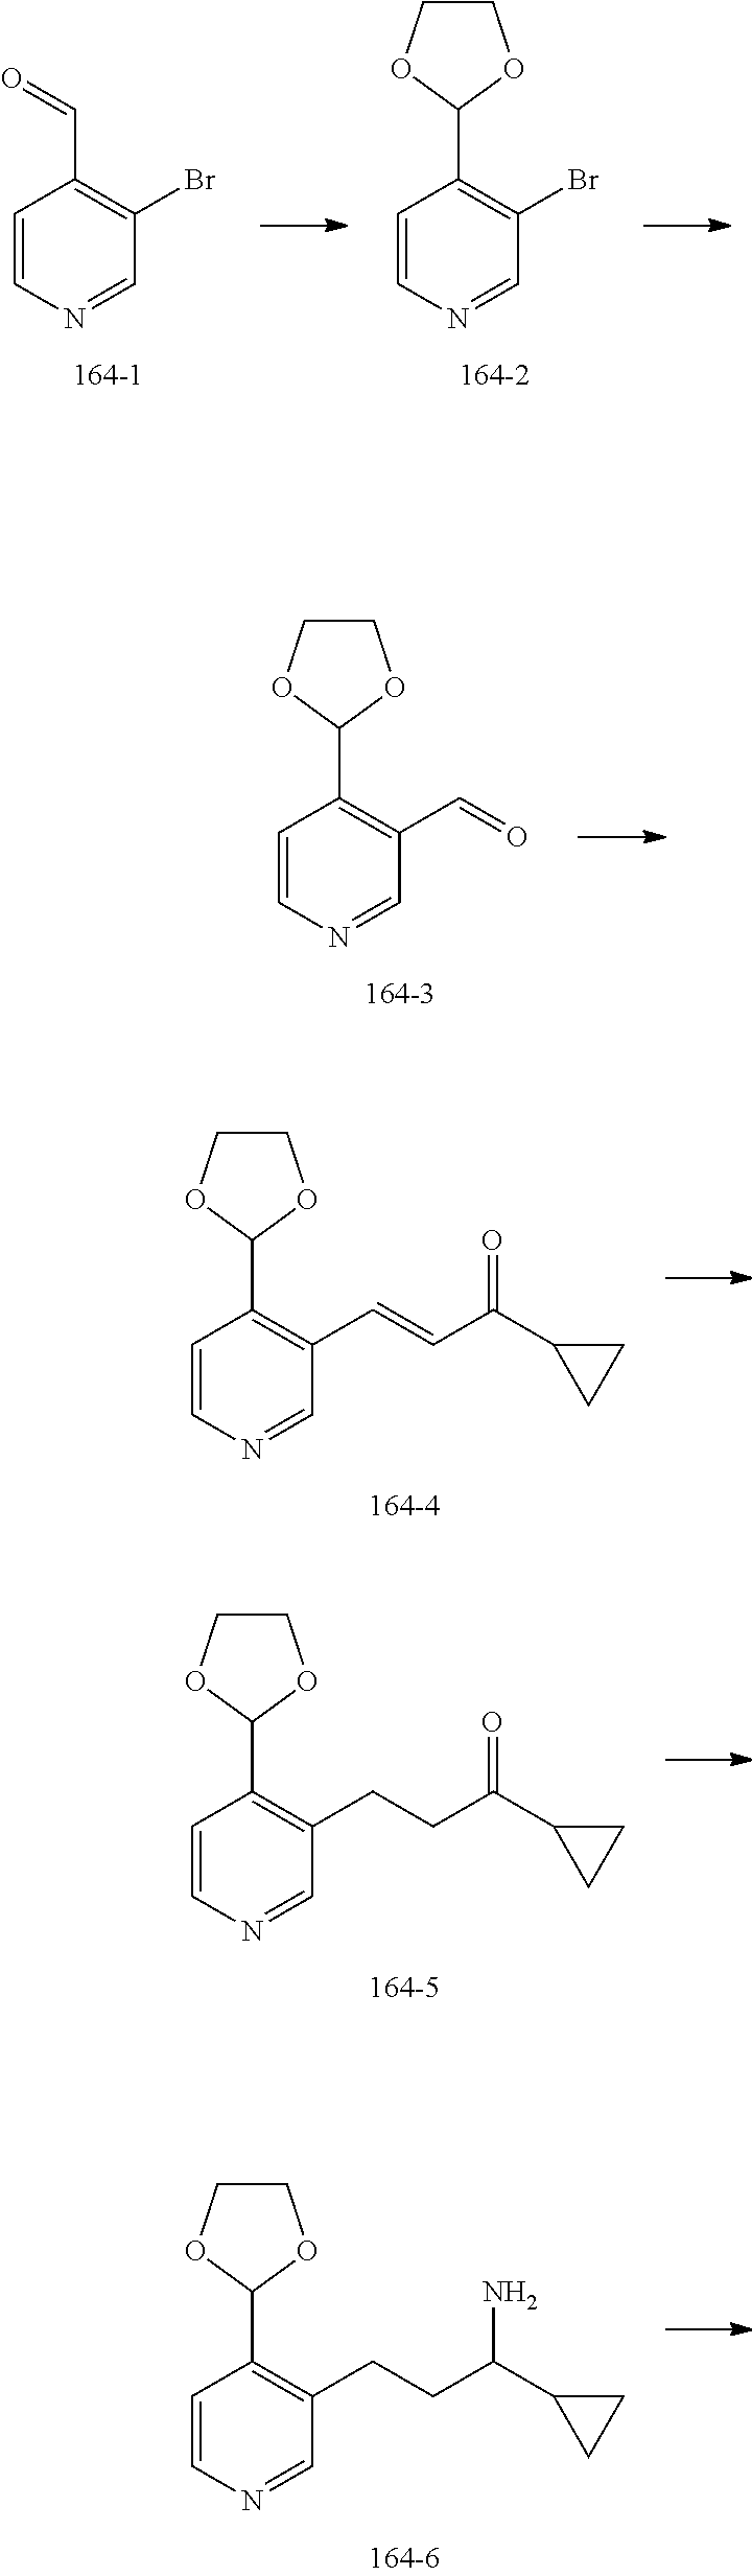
C1=CN=CC(Br)=C1C=O.C1=CN=CC(Br)=C1C1OCCO1.C1=CN=CC(C=O)=C1C1OCCO1.C1=CN=CC(C=CC(C2CC2)=O)=C1C1OCCO1.C1=CN=CC(CCC(C2CC2)=O)=C1C1OCCO1.C1=CN=CC(CCC(C2CC2)N)=C1C1OCCO1
